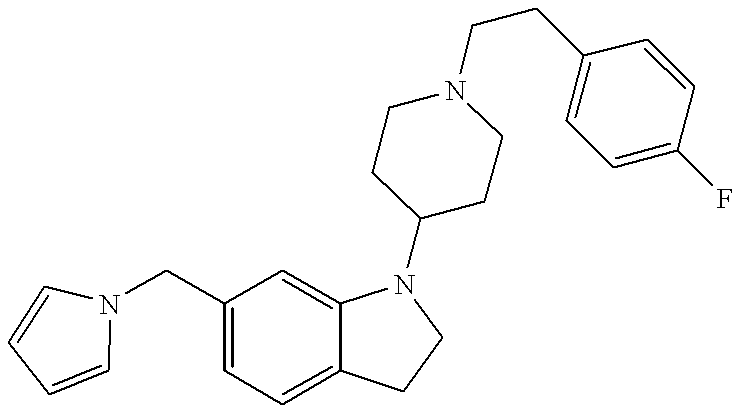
C1=C(CN2C=CC=C2)C=C2C(=C1)CCN2C1CCN(CCC2=CC=C(F)C=C2)CC1
